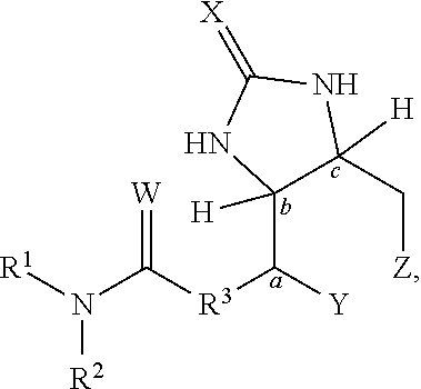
[R1]N(C([R3]C([Y])C1([H])C(C[Z])([H])NC(=[X])N1)=[W])[R2]
